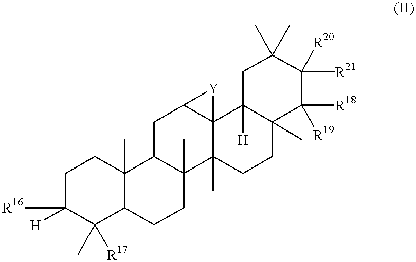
C1C([H])([R16])C(C)([R17])C2C(C)(C1)C1C(C)(CC2)C2(C)C3(C(C1)[Y]3)C1([H])C(C)(CC2)C([R19])([R18])C([R20])([R21])C(C)(C)C1
